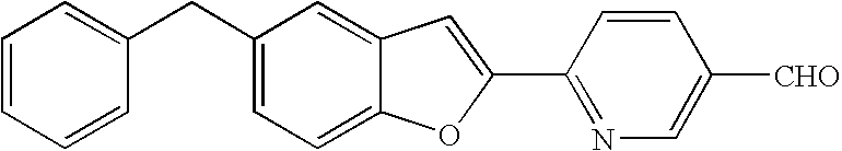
C1(CC2=CC=C3C(=C2)C=C(C2=NC=C([CHO])C=C2)O3)=CC=CC=C1
